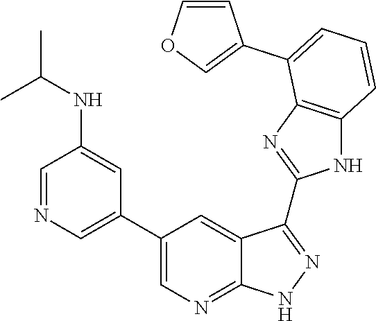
C1=NC=C(C2=CN=C3C(=C2)C(C2=NC4=C(N2)C=CC=C4C2=COC=C2)=NN3)C=C1NC(C)C
